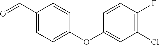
C1(C=O)=CC=C(OC2=CC(Cl)=C(F)C=C2)C=C1
